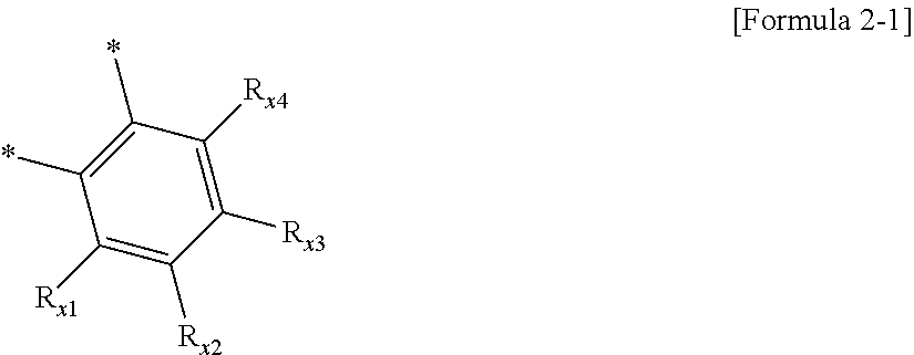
C1([Rx3])=C([Rx4])C(*)=C(*)C([Rx1])=C1[Rx2]
